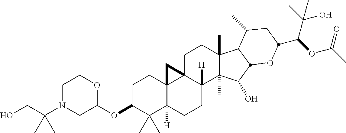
C1C(OC2OCCN(C(CO)(C)C)C2)C(C)(C)C2([H])C3(C1)C1(C([H])(CC2)C2(C)C(C)(CC1)C1C(C)CC(C(C(C)(O)C)OC(C)=O)OC1C2O)C3
